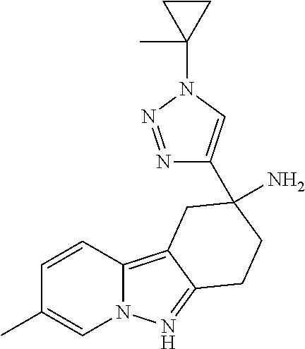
N1=NN(C2(C)CC2)C=C1C1(N)CCC2=NN3C=C(C)C=CC3=C2C1
